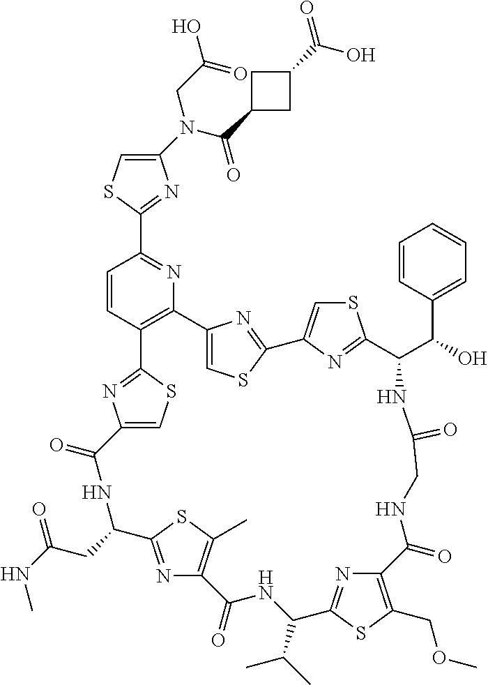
C1(N(C(=O)C2CC(C(O)=O)C2)CC(O)=O)=CSC(C2=NC3=C(C=C2)C2=NC(=CS2)C(=O)NC(CC(NC)=O)C2=NC(=C(C)S2)C(=O)NC(C(C)C)C2=NC(=C(COC)S2)C(=O)NCC(=O)NC(C(C2=CC=CC=C2)O)C2=NC(=CS2)C2=NC3=CS2)=N1
